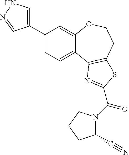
C1(C2=CNN=C2)=CC=C2C(=C1)OCCC1=C2N=C(C(=O)N2C(C#N)CCC2)S1
